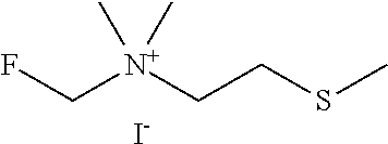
FC[N+](CCSC)(C)C.[I-]
